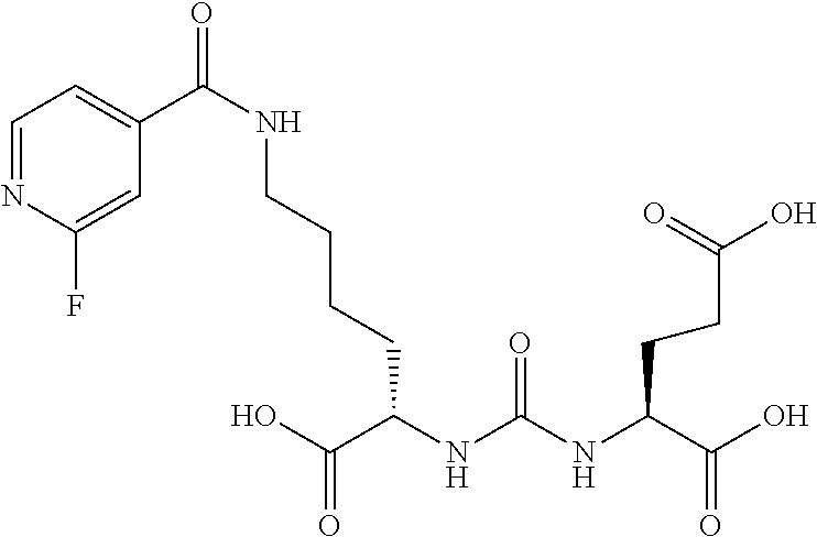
C(NCCCCC(NC(NC(C(O)=O)CCC(=O)O)=O)C(O)=O)(C1=CC=NC(F)=C1)=O
